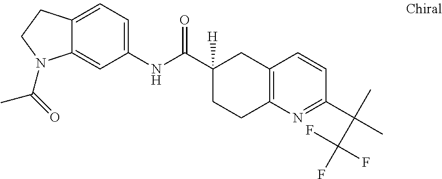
C1=CC2=C(N=C1C(C)(C(F)(F)F)C)CCC(C(NC1=CC=C3C(=C1)N(C(=O)C)CC3)=O)([H])C2
